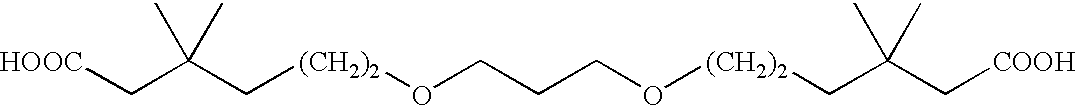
C([(CH2)2]OCCCO[(CH2)2]CC(C[COOH])(C)C)C(C[HOOC])(C)C
